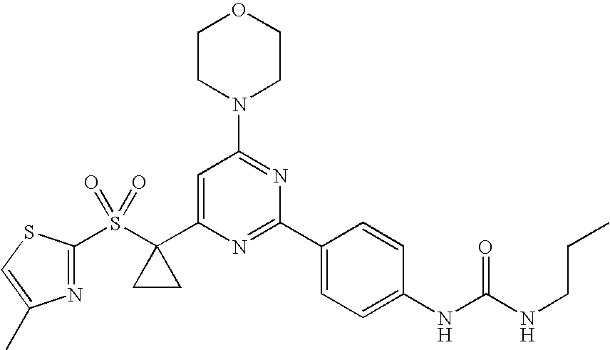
N1=C(S(C2(C3=CC(N4CCOCC4)=NC(C4=CC=C(NC(NCCC)=O)C=C4)=N3)CC2)(=O)=O)SC=C1C
